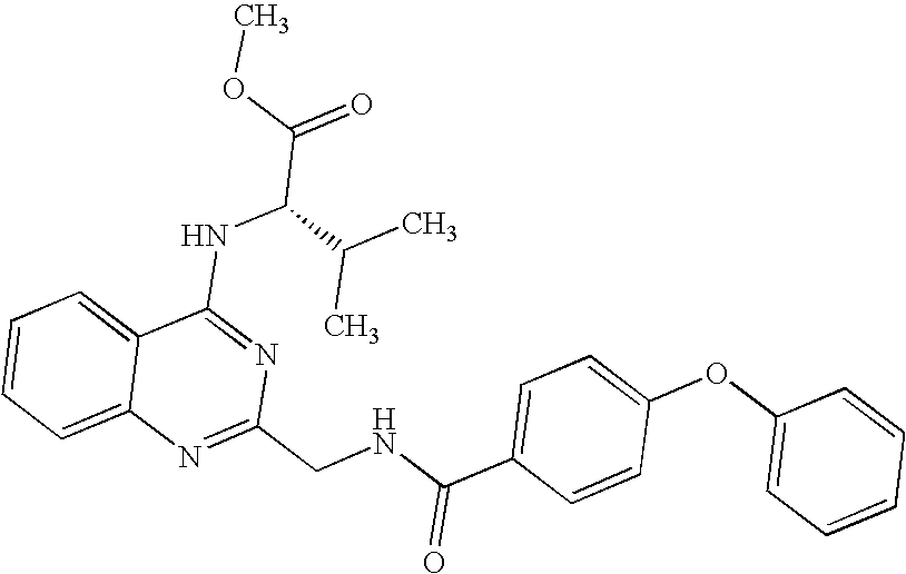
C12=CC=CC=C1N=C(CNC(C1=CC=C(OC3=CC=CC=C3)C=C1)=O)N=C2NC(C(=O)OC)C(C)C
